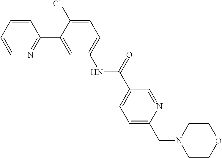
C1=CC=CN=C1C1=CC(NC(=O)C2=CC=C(CN3CCOCC3)N=C2)=CC=C1Cl
